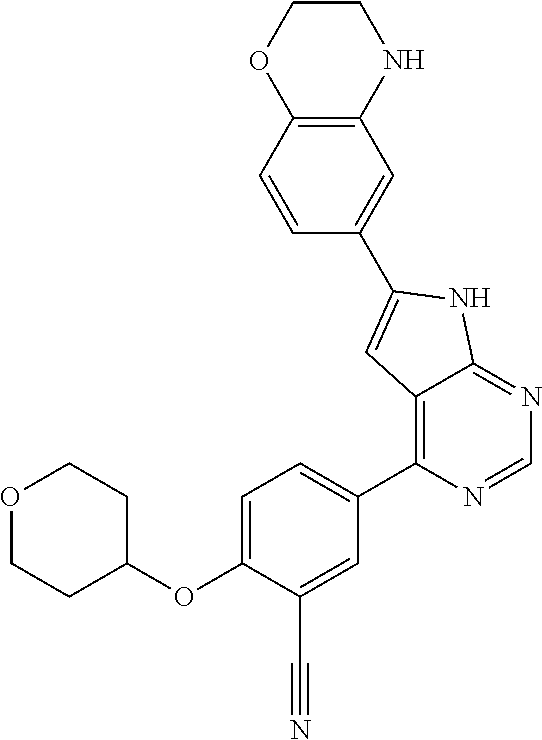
O1CCC(OC2=CC=C(C3=C4C(=NC=N3)NC(C3=CC5=C(C=C3)OCCN5)=C4)C=C2C#N)CC1
